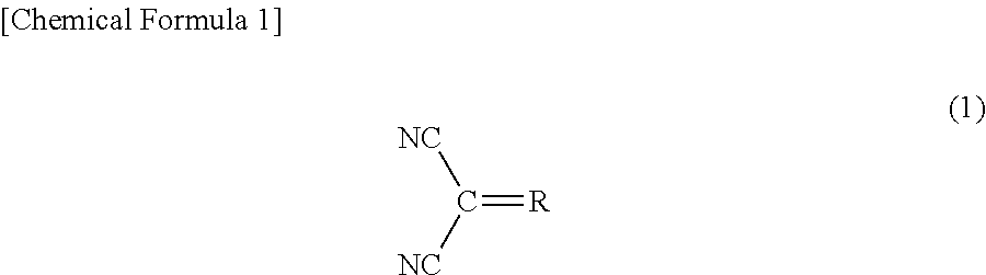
[NC]C([NC])=[R]
